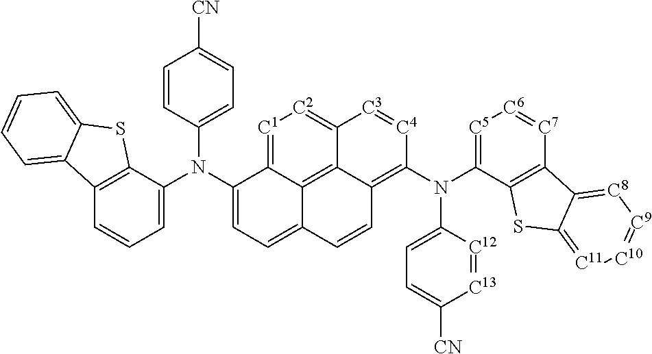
C12=C(C(N(C3=CC=C4C5=C6C(=C(N(C7=CC=C([CN])[C13]=[C12]7)C7=[C5][C6]=[C7]C8=C7SC7=[C11][C10]=[C9][C8]=C87)[C4]=[C3]C6=[C2][C1]=C35)C=C4)C3=CC=C([CN])C=C3)=CC=C1)SC1=CC=CC=C21
